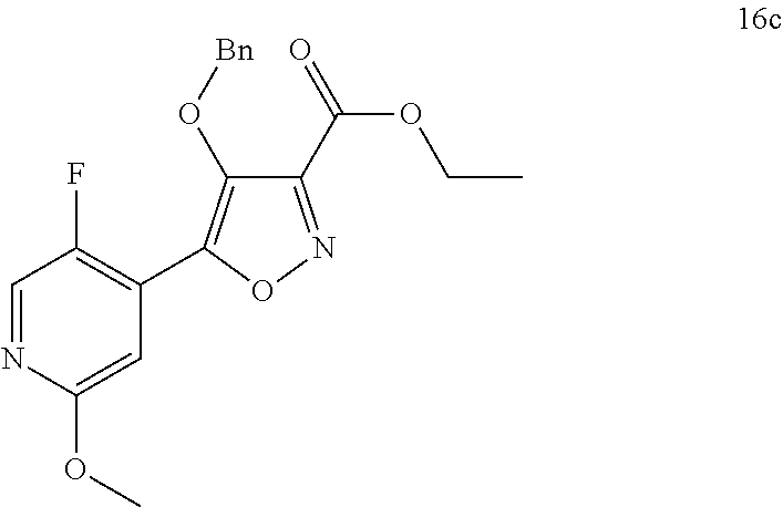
C1(C(=O)OCC)=NOC(C2=C(F)C=NC(OC)=C2)=C1O[Bn]
